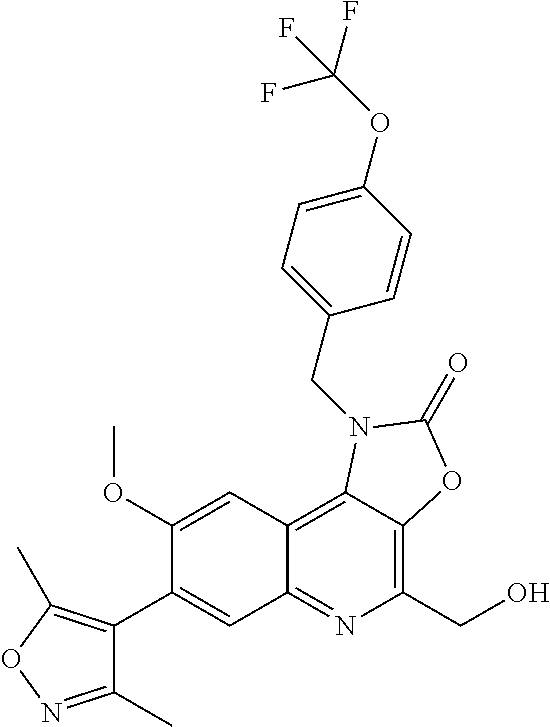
C1(OC)=CC2=C3C(=C(CO)N=C2C=C1C1=C(C)ON=C1C)OC(=O)N3CC1=CC=C(OC(F)(F)F)C=C1
